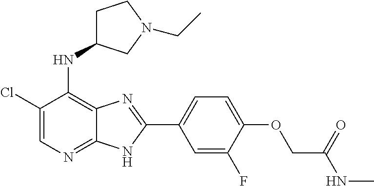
C1(Cl)=CN=C2C(=C1NC1CCN(CC)C1)N=C(C1=CC=C(OCC(NC)=O)C(F)=C1)N2
